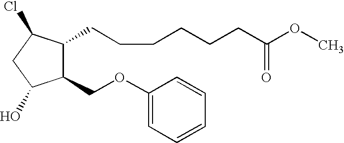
C1(OCC2C(CCCCCCC(OC)=O)C(Cl)CC2O)=CC=CC=C1
